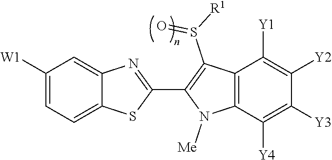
C12=CC=C([W1])C=C1N=C(C1=C(S([R1])=O)C3=C(N1[Me])C([Y4])=C([Y3])C([Y2])=C3[Y1])S2
